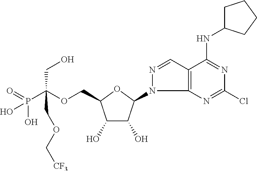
C(OCC1C(O)C(O)C(N2C3=C(C=N2)C(NC2CCCC2)=NC(Cl)=N3)O1)(P(O)(O)=O)(CO)COC[CF3]
